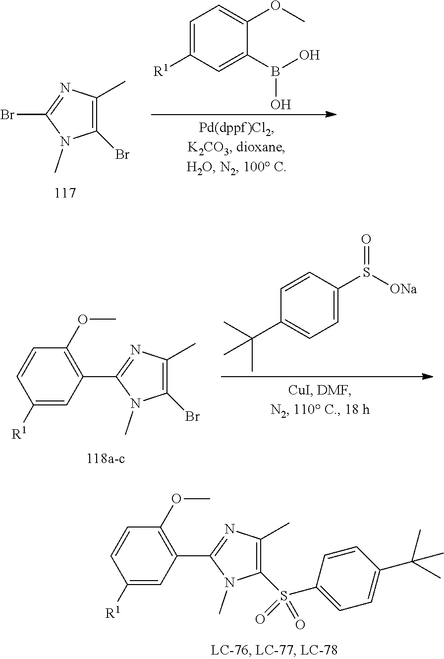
C1=C(S([ONa])=O)C=CC(C(C)(C)C)=C1.C1([R1])=CC(C2=NC(C)=C(Br)N2C)=C(OC)C=C1.C1([R1])=CC(C2=NC(C)=C(S(C3=CC=C(C(C)(C)C)C=C3)(=O)=O)N2C)=C(OC)C=C1.C1=C([R1])C=C(B(O)O)C(OC)=C1.BrC1=NC(C)=C(Br)N1C
